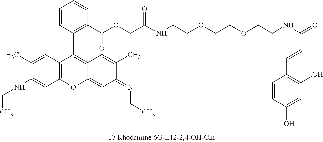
C12=C(C=C(C)C(NCC)=C1)C(C1=C(C(OCC(=O)NCCOCCOCCNC(C=CC3=C(O)C=C(O)C=C3)=O)=O)C=CC=C1)=C1C(=CC(=NCC)C(C)=C1)O2
